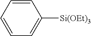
C1=CC=C([Si(OEt)3])C=C1
